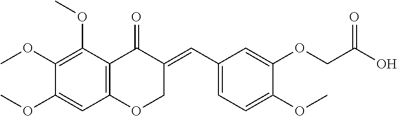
C12=C(C(OC)=C(OC)C(OC)=C1)C(=O)C(=CC1=CC=C(OC)C(OCC(O)=O)=C1)CO2
